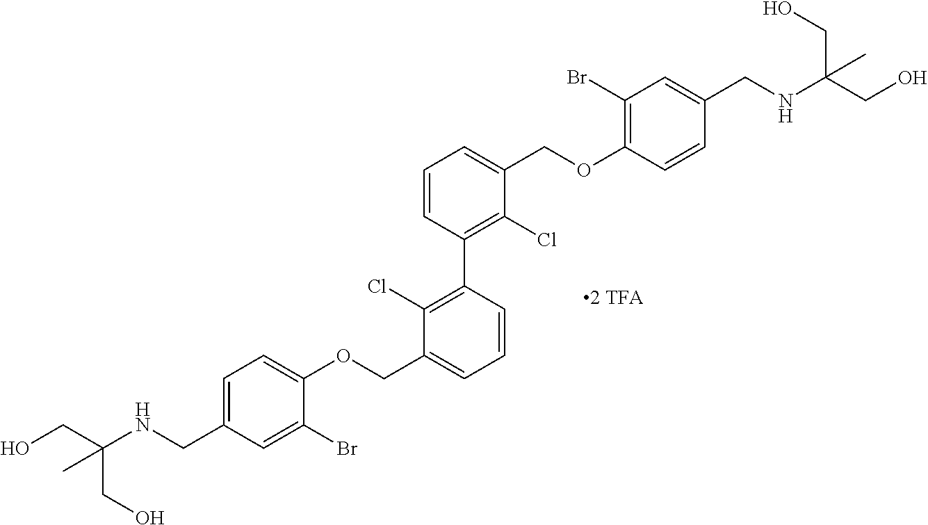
C(C1=CC=C(OCC2=CC=CC(C3=C(Cl)C(COC4=C(Br)C=C(CNC(CO)(CO)C)C=C4)=CC=C3)=C2Cl)C(Br)=C1)NC(CO)(CO)C
